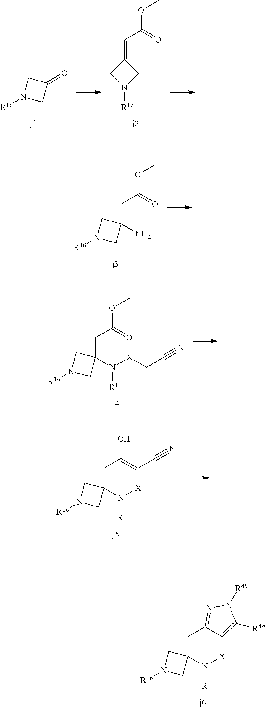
[R16]N1CC(=O)C1.C1(=CC(OC)=O)CN([R16])C1.C(C(OC)=O)C1(N)CN([R16])C1.C(C(OC)=O)C1(N([X]CC#N)[R1])CN([R16])C1.C1C(O)=C(C#N)[X]N([R1])C12CN([R16])C2.C1C2=NN([R4b])C([R4a])=C2[X]N([R1])C12CN([R16])C2
